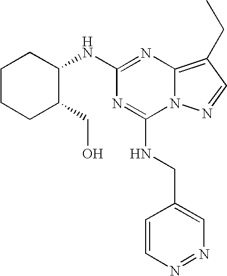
C1CCC(CO)C(NC2=NC3=C(CC)C=NN3C(NCC3=CN=NC=C3)=N2)C1
